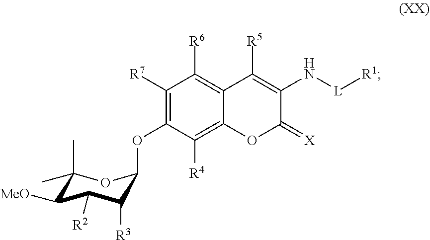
C1([R7])=C(OC2C([R3])C([R2])C([MeO])C(C)(C)O2)C([R4])=C2C(=C1[R6])C([R5])=C(N[L][R1])C(=[X])O2
